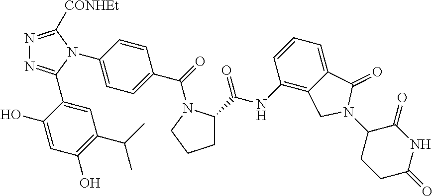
N1=C([CONHEt])N(C2=CC=C(C(=O)N3C(C(NC4=C5C(=CC=C4)C(=O)N(C4CCC(=O)NC4=O)C5)=O)CCC3)C=C2)C(C2=CC(C(C)C)=C(O)C=C2O)=N1
